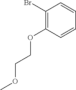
C1(Br)=C(OCCOC)C=CC=C1
